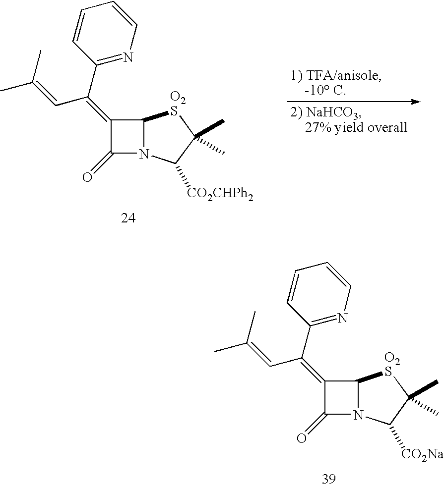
C1(=C(C=C(C)C)C2=NC=CC=C2)C(=O)N2C1[O2S]C(C)(C)C2[CO2CHPh2].C1(=C(C=C(C)C)C2=NC=CC=C2)C(=O)N2C1[O2S]C(C)(C)C2[CO2Na]
